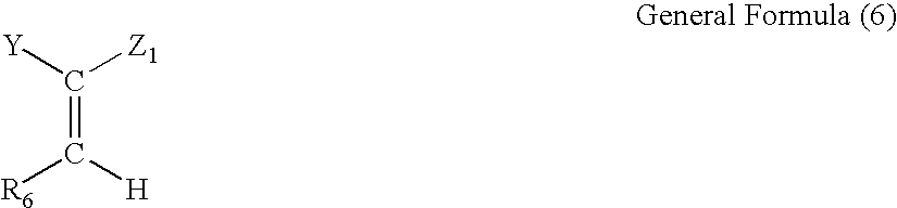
C(=C([H])[R6])([Y])[Z1]
